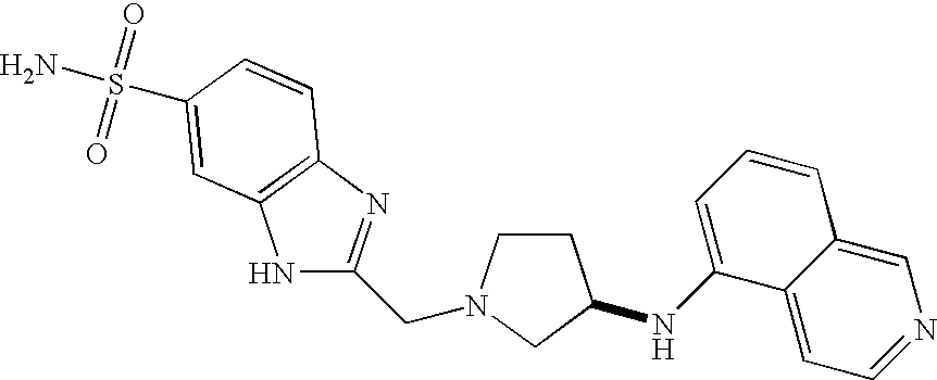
C1CN(CC2=NC3=C(N2)C=C(S(=O)(=O)N)C=C3)CC1NC1=CC=CC2=CN=CC=C12
